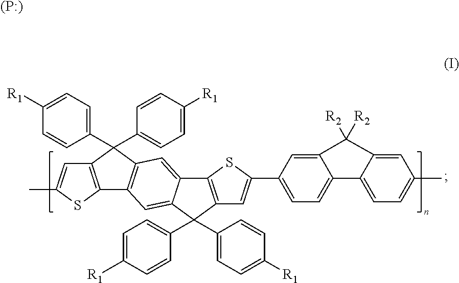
C1(C2(C3=CC=C([R1])C=C3)C3=C(C4=C2C=C2C(=C4)C(C4=CC=C([R1])C=C4)(C4=CC=C([R1])C=C4)C4=C2SC(C2=CC=C5C(=C2)C([R2])([R2])C2=CC(C)=CC=C52)=C4)SC(C)=C3)=CC=C([R1])C=C1.[(P:)]
